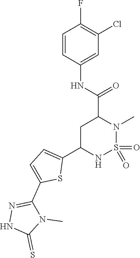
C1C(C2=CC=C(C3=NNC(=S)N3C)S2)NS(=O)(=O)N(C)C1C(NC1=CC(Cl)=C(F)C=C1)=O
